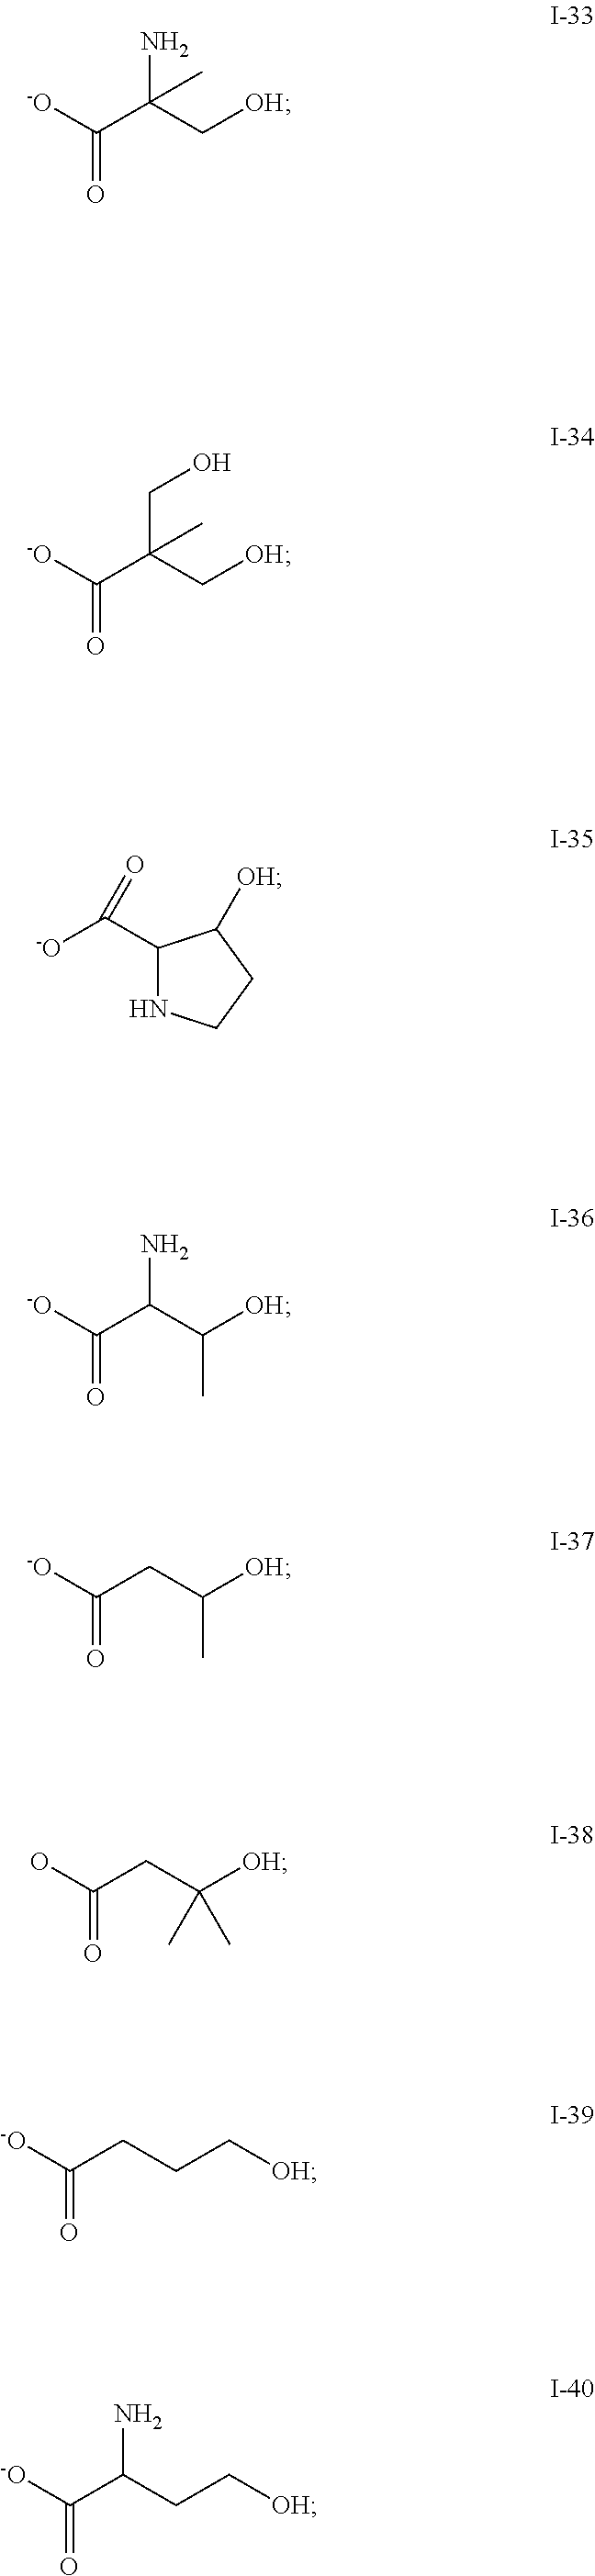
[-O]C(C(C[OH])(N)C)=O.[-O]C(C(C[OH])(CO)C)=O.C1(C([-O])=O)NCCC1[OH].[-O]C(C(C([OH])C)N)=O.[-O]C(CC([OH])C)=O.OC(CC([OH])(C)C)=O.[-O]C(CCC[OH])=O.[-O]C(C(CC[OH])N)=O
